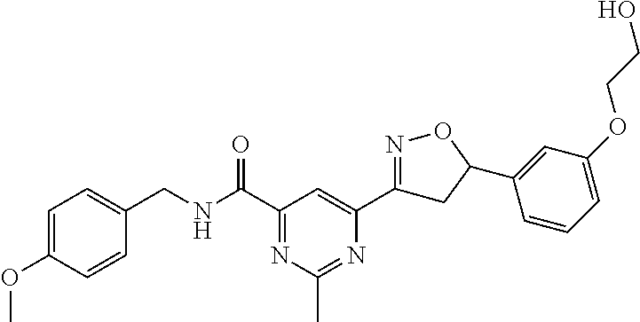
C1=C(OC)C=CC(CNC(C2=NC(C)=NC(C3=NOC(C4=CC(OCCO)=CC=C4)C3)=C2)=O)=C1
